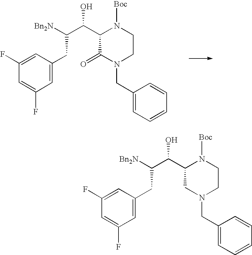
C1(C(C([Bn2N])CC2=CC(F)=CC(F)=C2)O)C(=O)N(CC2=CC=CC=C2)CCN1[Boc].C1(C(C([Bn2N])CC2=CC(F)=CC(F)=C2)O)CN(CC2=CC=CC=C2)CCN1[Boc]
